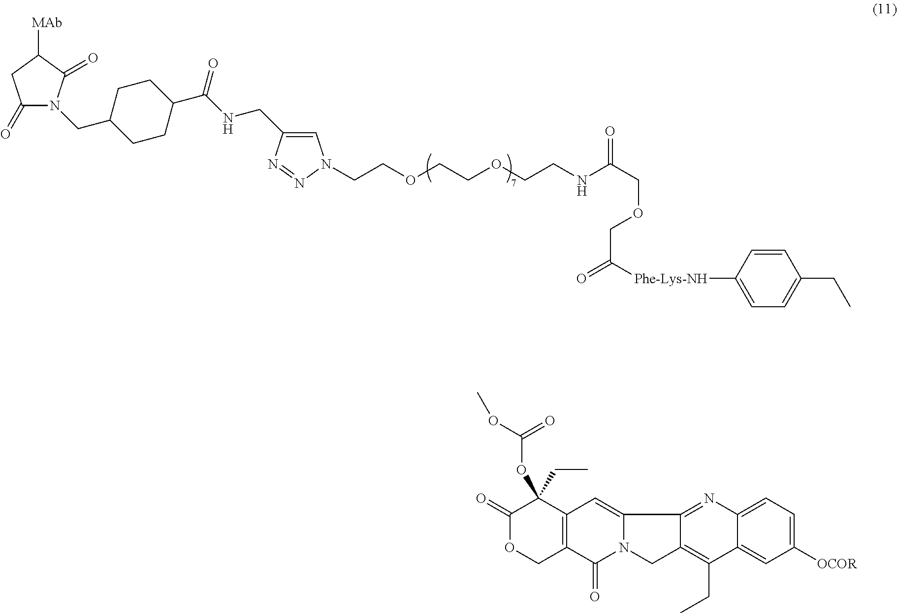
C1(=O)N(CC2CCC(C(NCC3=CN(CCOCCOCCNC(COCC(=O)[Phe-Lys-NH]C4=CC=C(CC)C=C4)=O)N=N3)=O)CC2)C(=O)C([MAb])C1.C1(CC)(OC(OC)=O)C(=O)OCC2=C1C=C1N(C2=O)CC2=C(CC)C3=CC([OCOR])=CC=C3N=C12
